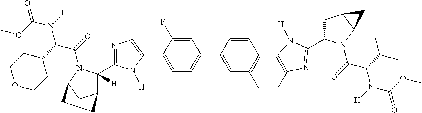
C1=CC2=C(C3=C1C=C(C1=CC=C(C4=CN=C(C5([H])C6CC(N5C(=O)C(C5CCOCC5)N([H])C(OC)=O)CC6)N4[H])C(F)=C1)C=C3)N([H])C(C1CC3C(N1C(=O)C(C(C)C)N([H])C(OC)=O)C3)=N2
